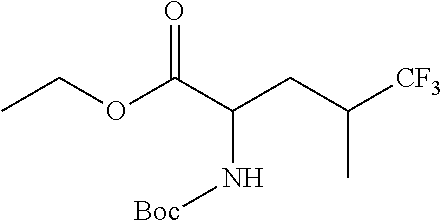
CCOC(C(CC([CF3])C)N[Boc])=O
